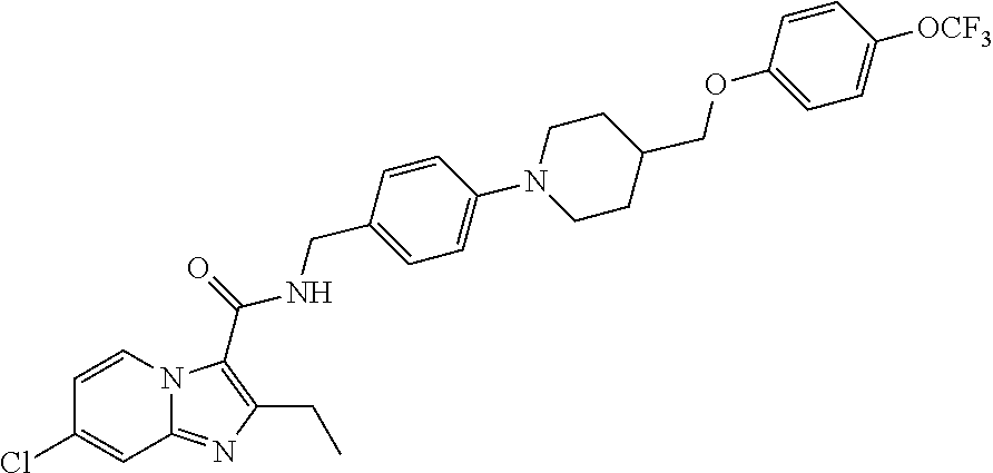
N12C(=NC(CC)=C1C(=O)NCC1=CC=C(N3CCC(COC4=CC=C([OCF3])C=C4)CC3)C=C1)C=C(Cl)C=C2
